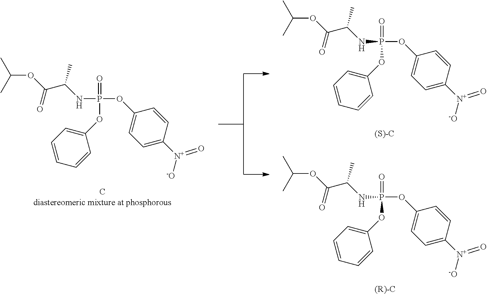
C(OC(=O)C(C)NP(OC1=CC=C([N+](=O)[-O])C=C1)(=O)OC1=CC=CC=C1)(C)C.[(S)-C].C(OC(=O)C(C)NP(OC1=CC=C([N+](=O)[-O])C=C1)(=O)OC1=CC=CC=C1)(C)C.[(R)-C].C(OC(=O)C(C)NP(OC1=CC=C([N+](=O)[-O])C=C1)(=O)OC1=CC=CC=C1)(C)C.[Cdiastereomeric mixture at phosphorous]
